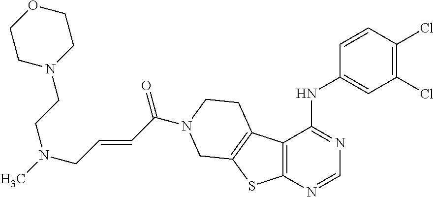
C1(Cl)=C(Cl)C=CC(NC2=NC=NC3=C2C2=C(S3)CN(C(=O)C=CCN(C)CCN3CCOCC3)CC2)=C1
